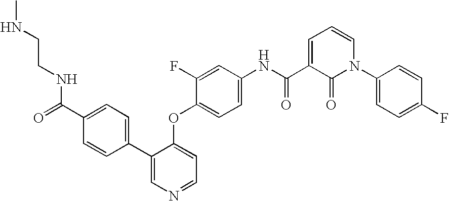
C1(C2=CC=C(C(NCCNC)=O)C=C2)=CN=CC=C1OC1=CC=C(NC(C2=CC=CN(C3=CC=C(F)C=C3)C2=O)=O)C=C1F
